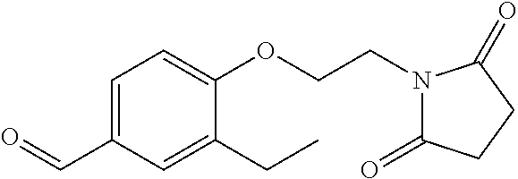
O=CC1=CC=C(OCCN2C(=O)CCC2=O)C(CC)=C1
